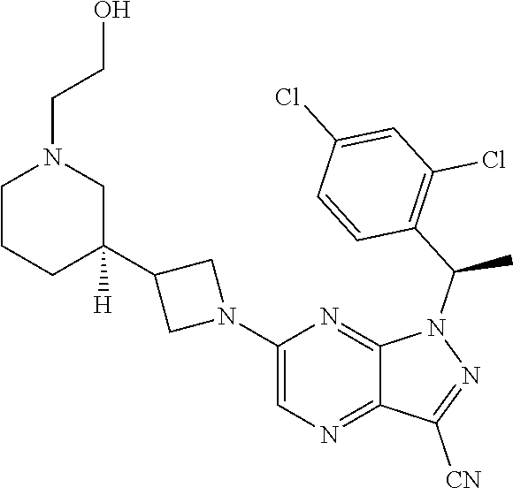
C1(N2CC(C3([H])CN(CCO)CCC3)C2)=CN=C2C(=N1)N(C(C1=C(Cl)C=C(Cl)C=C1)C)N=C2[CN]
